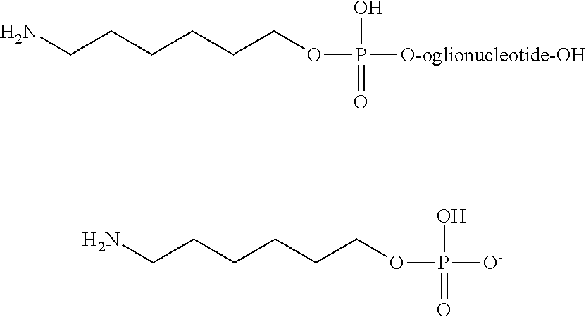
NCCCCCCOP(=O)(O)[O-oglionucleotide-OH].NCCCCCCOP(=O)(O)[O-]
